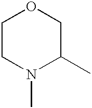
C1CN(C)C(C)CO1
